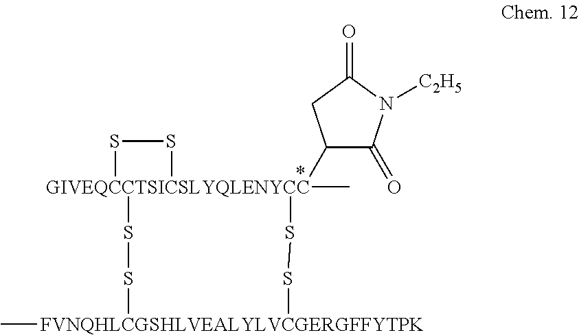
S1[GIVEQCCTSICSLYQLENYCC]2(C3C(=O)N([C2H5])C(=O)C3)(C)(S1)SS[FVNQHLCGSHLVEALYLVCGERGFFYTPK](C)SS2
